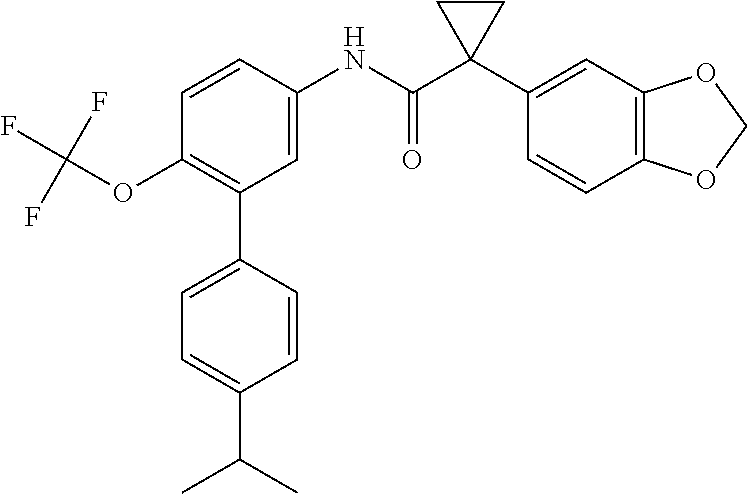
C1=C(NC(C2(C3=CC4=C(C=C3)OCO4)CC2)=O)C=CC(OC(F)(F)F)=C1C1=CC=C(C(C)C)C=C1
